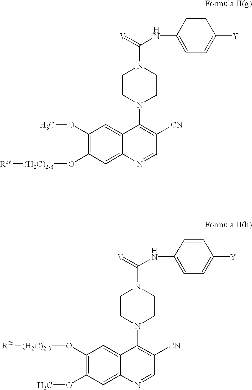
C1(OC)=C(O[(H2C)2-3](C)[R2a])C=C2C(=C1)C(N1CCN(C(=[V])NC3=CC=C([Y])C=C3)CC1)=C([CN])C=N2.C1(O[(H2C)2-3][R2a])=C(OC)C=C2C(=C1)C(N1CCN(C(=[V])NC3=CC=C([Y])C=C3)CC1)=C([CN])C=N2
